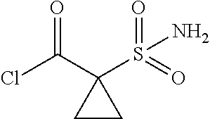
O=C(C1(S(=O)(=O)N)CC1)Cl
